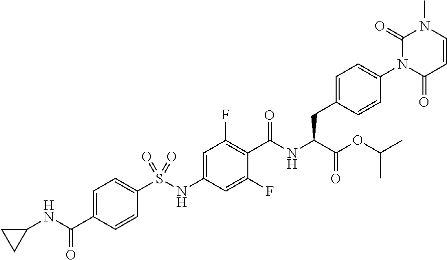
C1=CC(=O)N(C2=CC=C(CC(C(=O)OC(C)C)NC(=O)C3=C(F)C=C(NS(C4=CC=C(C(NC5CC5)=O)C=C4)(=O)=O)C=C3F)C=C2)C(=O)N1C
